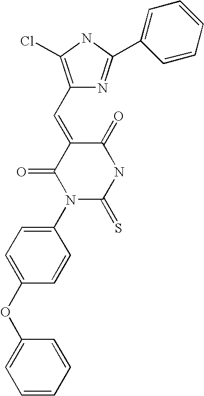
C1(OC2=CC=C(N3C(=S)NC(=O)C(=CC4=C(Cl)NC(C5=CC=CC=C5)=N4)C3=O)C=C2)=CC=CC=C1
